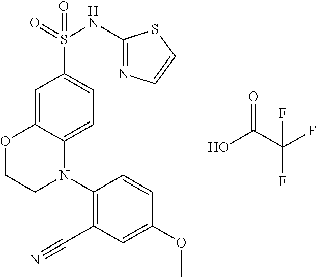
OC(C(F)(F)F)=O.C1=C2C(=CC=C1S(=O)(NC1=NC=CS1)=O)N(C1=C(C#N)C=C(OC)C=C1)CCO2
